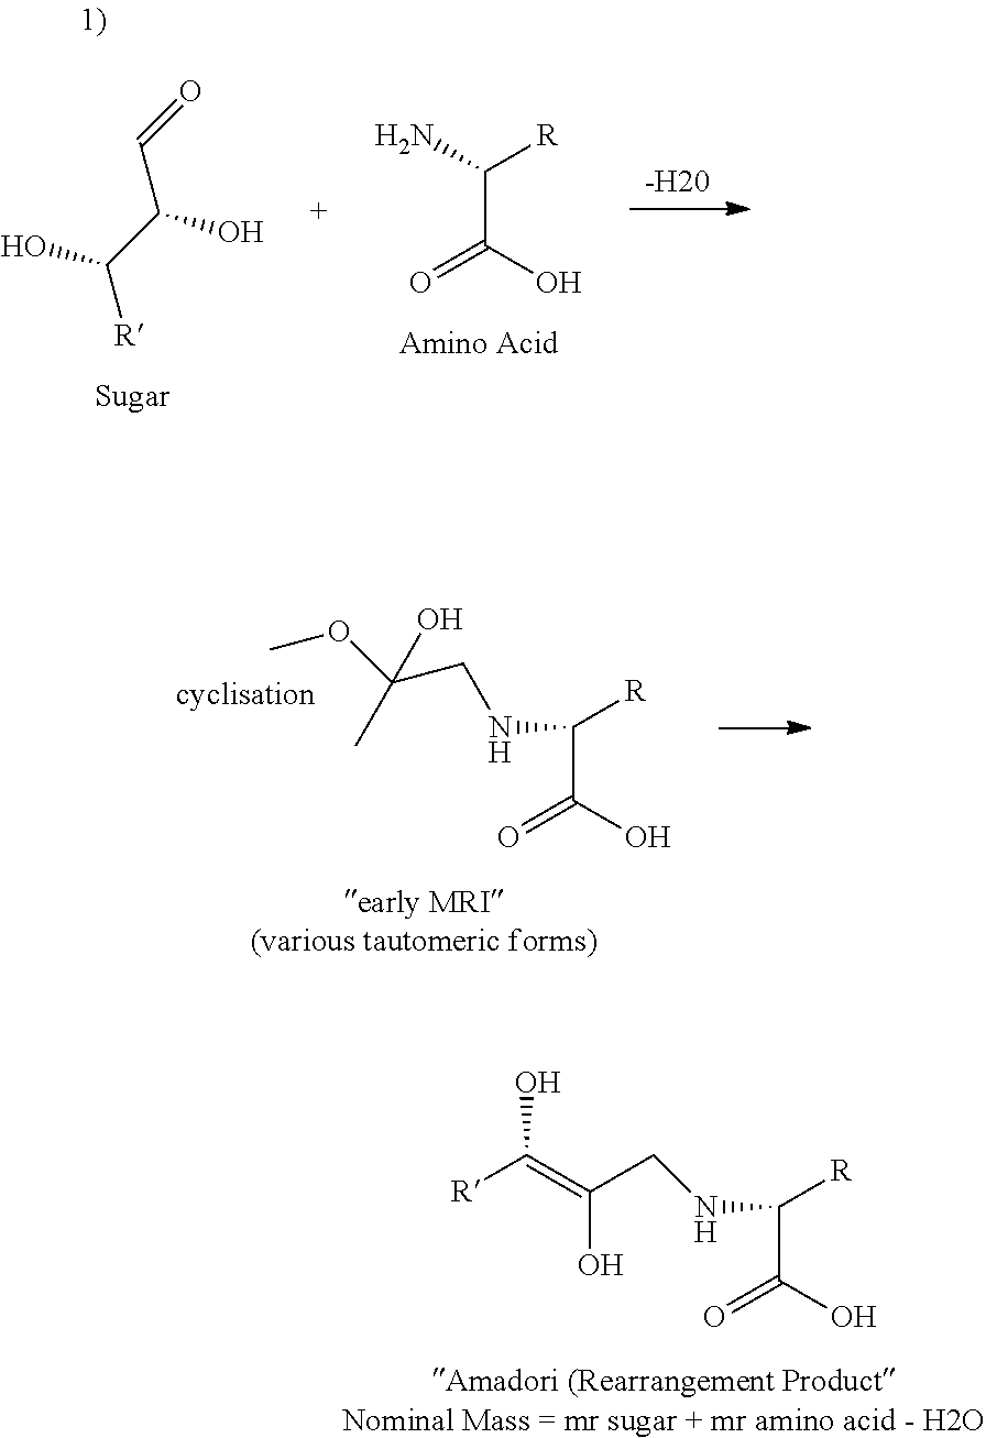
N(C([R])C(O)=O)CC(OC)(C)O.N(C([R])C(O)=O)CC(=C([R])O)O.NC([R])C(O)=O.O=CC(C([R])O)O.[-H20]
